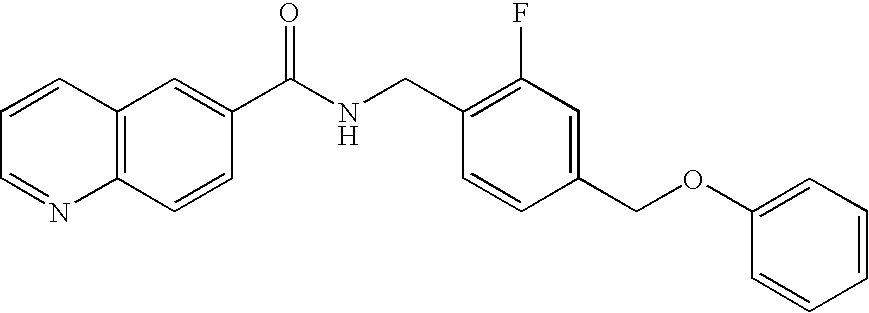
C1=CC=NC2=C1C=C(C(NCC1=C(F)C=C(COC3=CC=CC=C3)C=C1)=O)C=C2
